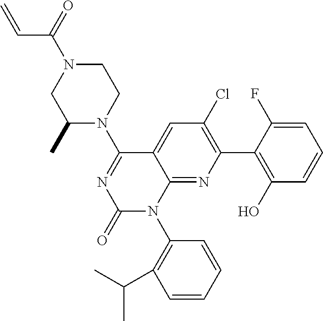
C1(N2CCN(C(=O)C=C)CC2C)=NC(=O)N(C2=C(C(C)C)C=CC=C2)C2=NC(C3=C(O)C=CC=C3F)=C(Cl)C=C12
